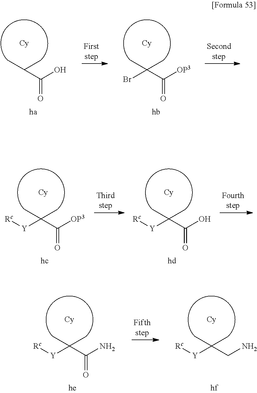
C(C(N)=O)(C)(C)[Y][Rc].C(CN)(C)(C)[Y][Rc].C(C([OP3])=O)(C)(C)[Y][Rc].C(C(O)=O)(C)(C)[Y][Rc].C(C(O)=O)(C)C.C(C([OP3])=O)(C)(C)Br
